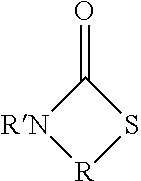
C1(=O)[RN][R]S1
